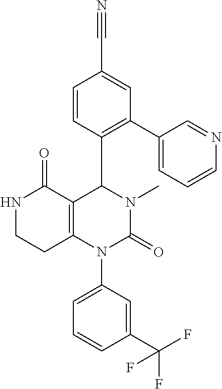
C1=CC(C2C3=C(N(C4=CC=CC(C(F)(F)F)=C4)C(=O)N2C)CCNC3=O)=C(C2=CC=CN=C2)C=C1C#N
